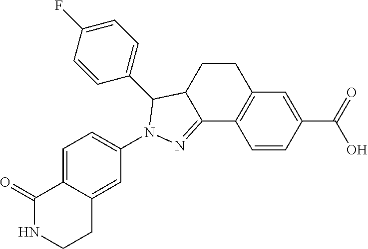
C1C2C(=NN(C3=CC=C4C(=C3)CCNC4=O)C2C2=CC=C(F)C=C2)C2=C(C1)C=C(C(=O)O)C=C2
